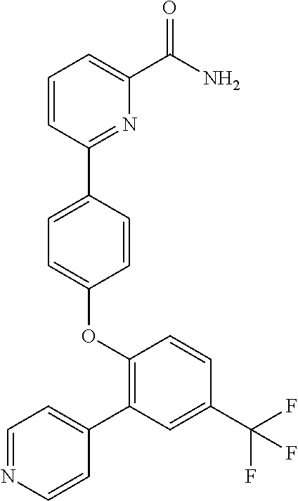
O(C1=CC=C(C2=NC(C(=O)N)=CC=C2)C=C1)C1=C(C2=CC=NC=C2)C=C(C(F)(F)F)C=C1
